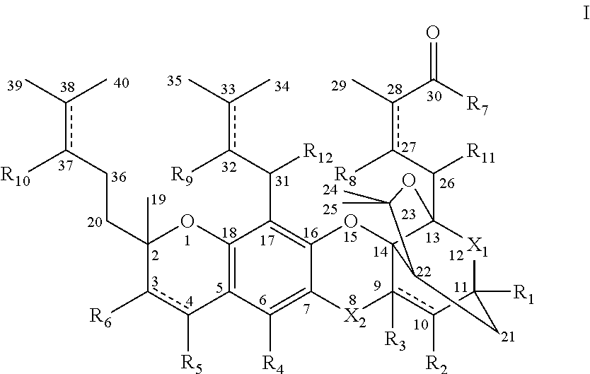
C1(CCc(c(C)C)[R10])(C)c([R6])c([R5])C2=C(O1)C(C(c([R9])c(C)C)[R12])=C1C(=C2[R4])[X2]c2([R3])c([R2])C3([R1])[X1]C4(C([R11])c(c(C([R7])=O)C)[R8])C2(O1)C(C3)C(C)(C)O4
